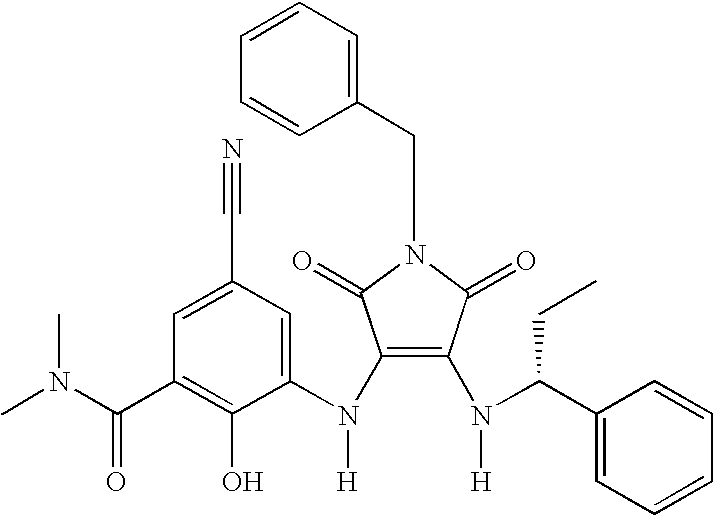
C1(N(C2=CC(C#N)=CC(C(N(C)C)=O)=C2O)[H])=C(N([H])C(C2=CC=CC=C2)CC)C(=O)N(CC2=CC=CC=C2)C1=O
